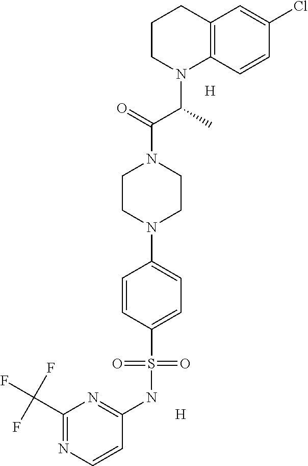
C12=C(C=CC(Cl)=C1)N(C(C)C(N1CCN(C3=CC=C(S(NC4=NC(C(F)(F)F)=NC=C4)(=O)=O)C=C3)CC1)=O)CCC2.[H].[H]
